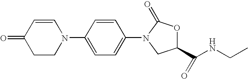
C1(=O)CCN(C2=CC=C(N3C(=O)OC(C(NCC)=O)C3)C=C2)C=C1
